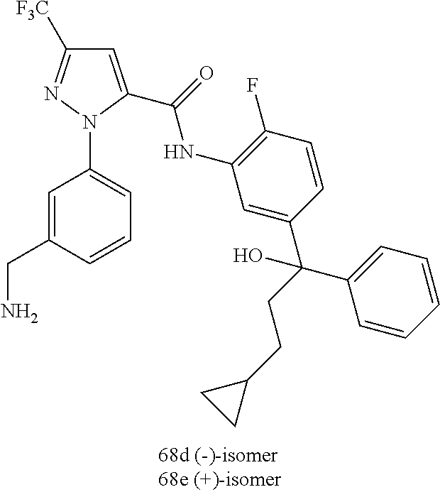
C1=C(C(=O)NC2=C(F)C=CC(C(CCC3CC3)(C3=CC=CC=C3)O)=C2)N(C2=CC=CC(CN)=C2)N=C1[F3C]
